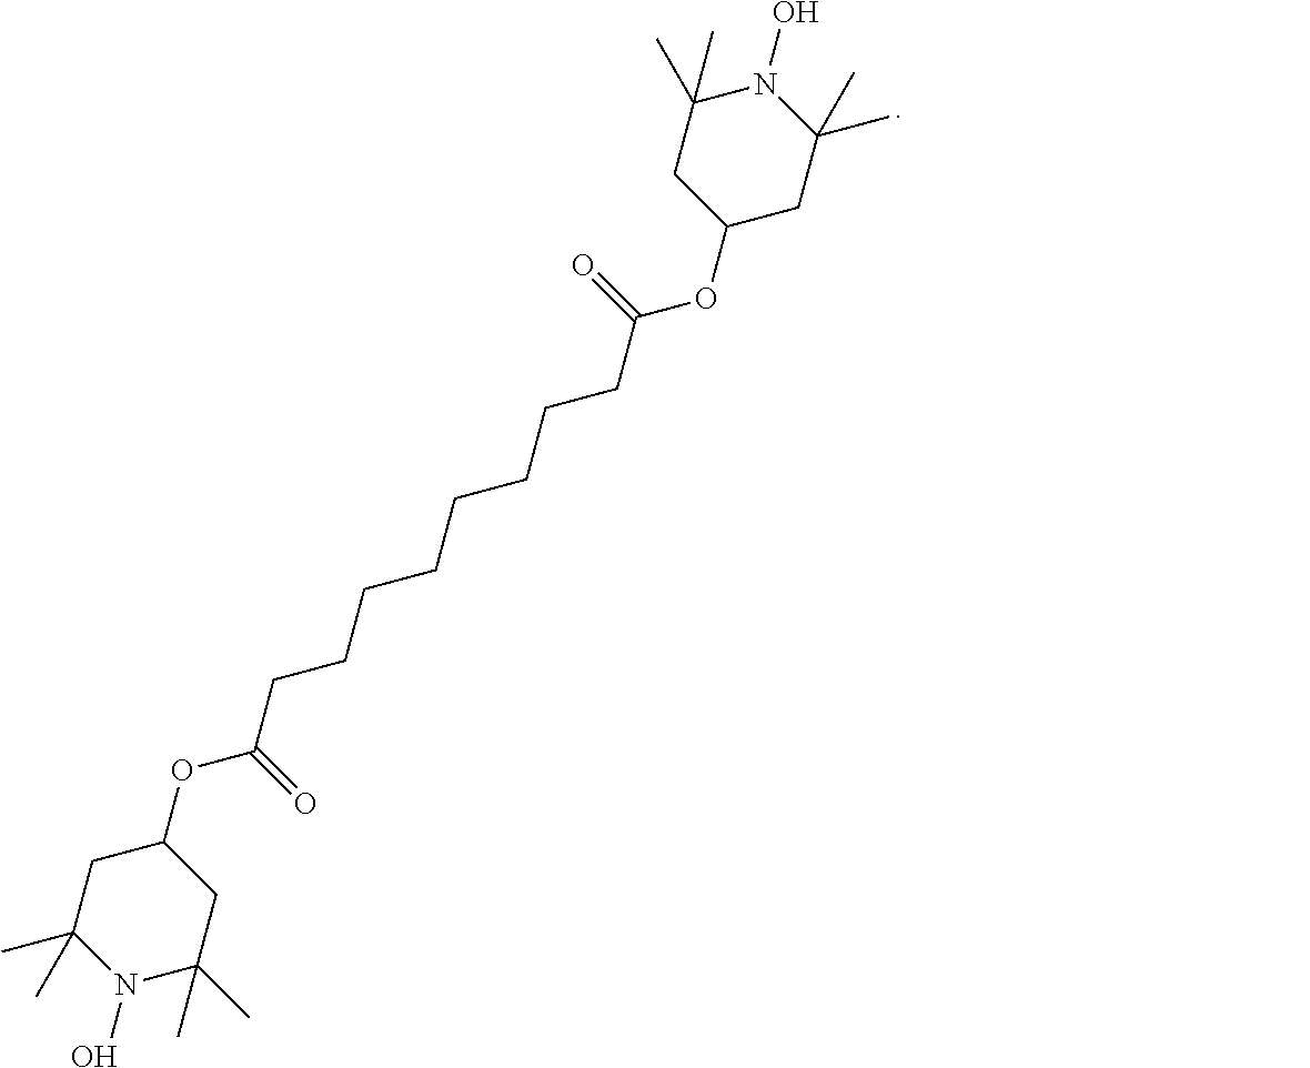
C1(OC(CCCCCCCCC(OC2CC(C)(C)N(O)C(C)(C)C2)=O)=O)CC(C)(C)N(O)C(C)(C)C1
